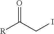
[R]C(CI)=O
